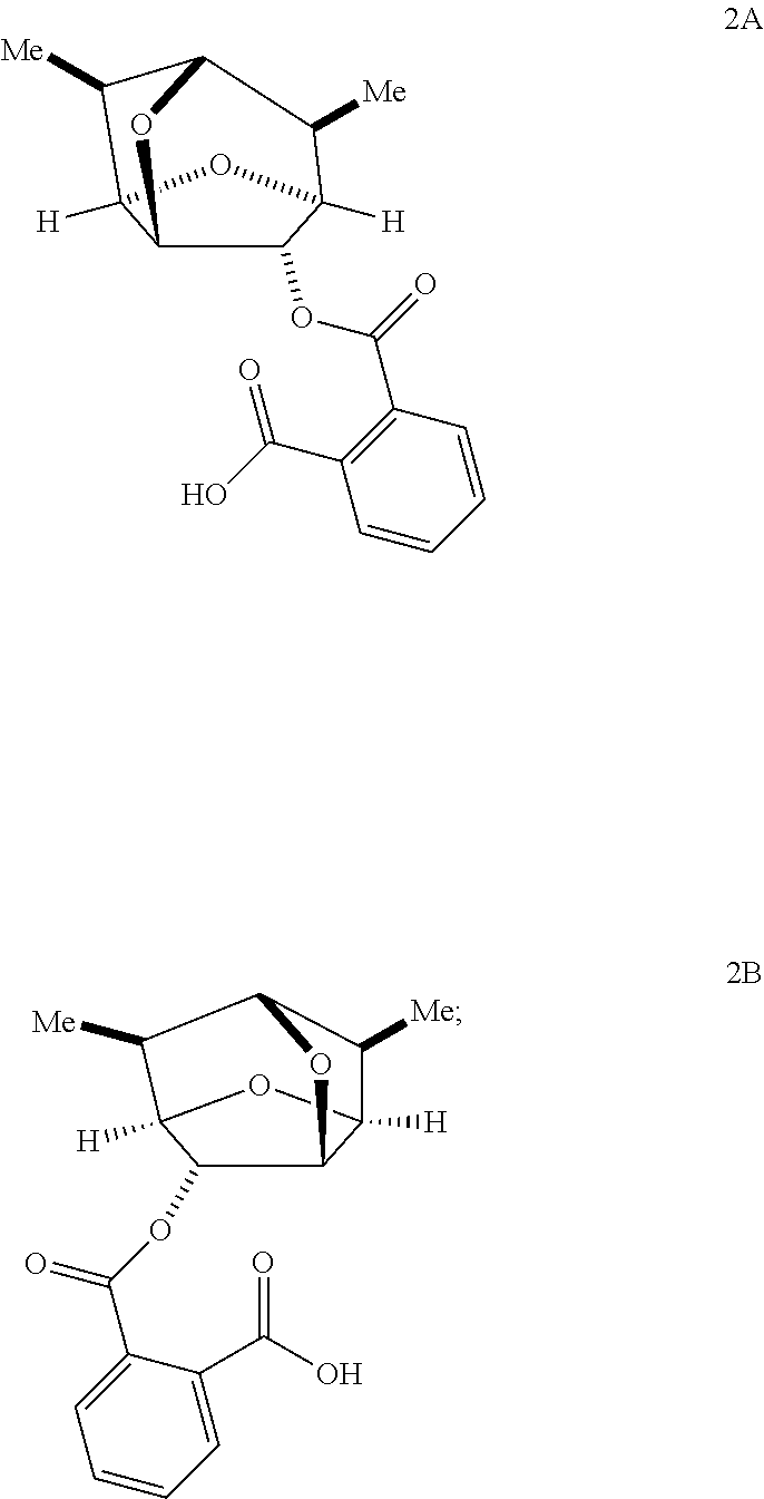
O1C2C(OC(=O)C3=C(C(O)=O)C=CC=C3)C3([H])OC2([H])C([Me])C1C3[Me].O1C2C(OC(C3=CC=CC=C3C(O)=O)=O)C3([H])OC2([H])C([Me])C1C3[Me]
